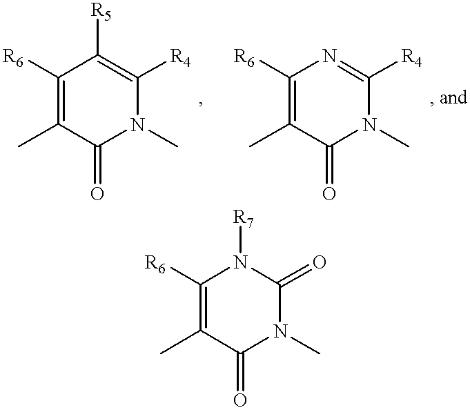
C1([R6])=C(C)C(=O)N(C)C([R4])=C1[R5].C1([R6])=C(C)C(=O)N(C)C([R4])=N1.C1([R6])=C(C)C(=O)N(C)C(=O)N1[R7]
